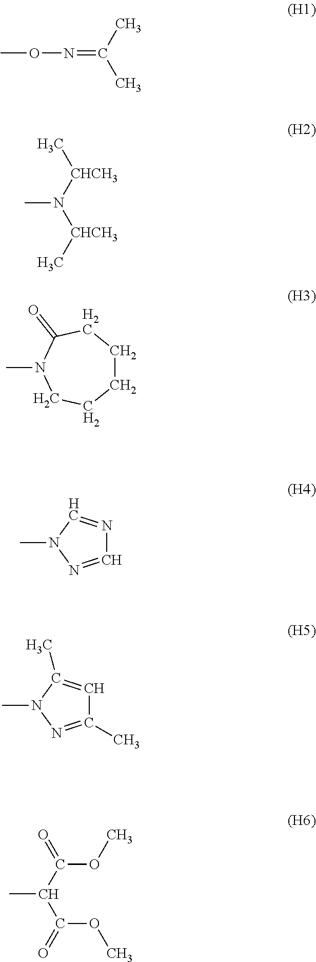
CON=C(C)C.N([CHCH3]C)([CHCH3]C)C.N1(C)CCCCCC1=O.C1=NN(C)C=N1.C1(C)=NN(C)C(C)=C1.C(C)(C(=O)OC)C(=O)OC
